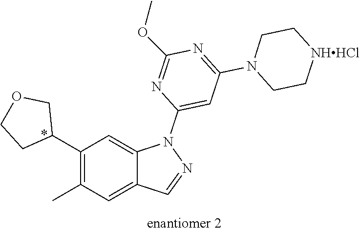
C1(C2COCC2)=C(C)C=C2C(=C1)N(C1=CC(N3CC[NHHCl]CC3)=NC(OC)=N1)N=C2
